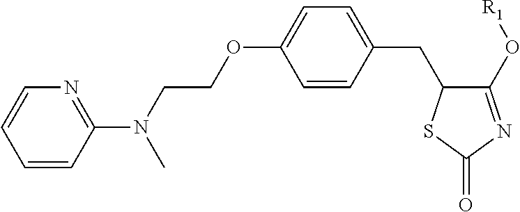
C1=CC(N(CCOC2=CC=C(CC3C(O[R1])=NC(=O)S3)C=C2)C)=NC=C1
